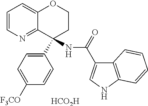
C1=CN=C2C(=C1)OCCC2(C1=CC=C([F3CO])C=C1)NC(=O)C1=CNC2=C1C=CC=C2.[HCO2H]
